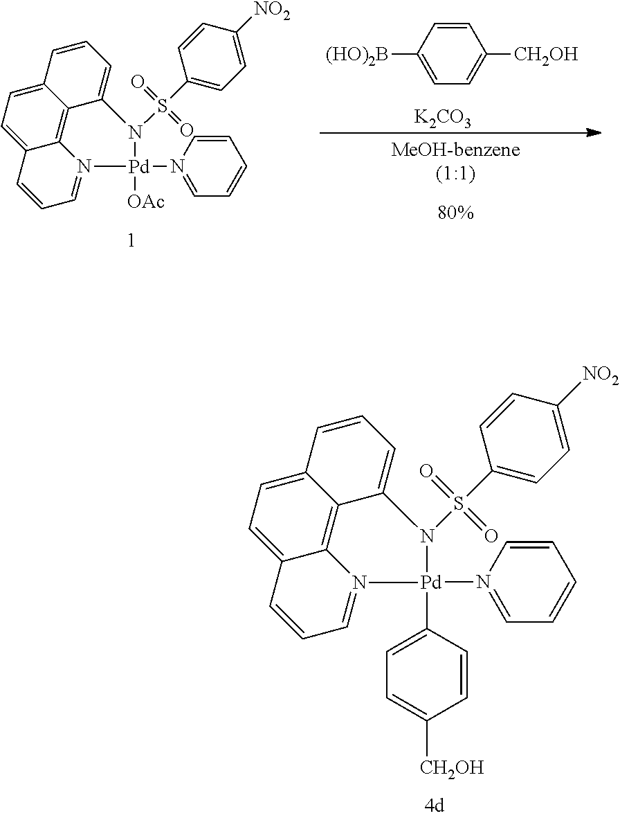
C12=CC=C3C4=C1C(=CC=C2)N(S(=O)(=O)C1=CC=C([NO2])C=C1)[Pd](N1=CC=CC=C1)(C1=CC=C([CH2OH])C=C1)N4=CC=C3.C12=CC=C3C4=C1C(=CC=C2)N(S(=O)(=O)C1=CC=C([NO2])C=C1)[Pd](N1=CC=CC=C1)([OAc])N4=CC=C3.[80%].C1([(HO)2B])=CC=C([CH2OH])C=C1.[K2CO3]
